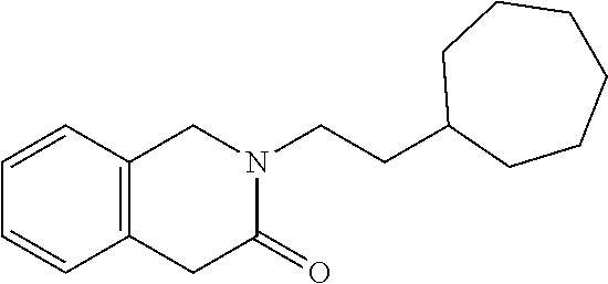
C1=CC2=C(CC(=O)N(CCC3CCCCCC3)C2)C=C1
